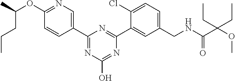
C(C(=O)NCC1=CC=C(Cl)C(C2=NC(C3=CN=C(OC(CCC)C)C=C3)=NC(O)=N2)=C1)(OC)(CC)CC
